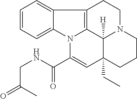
C1=CC=C2C(=C1)C1=C3N2C(C(NCC(=O)C)=O)=CC2(CC)C3([H])N(CC1)CCC2
